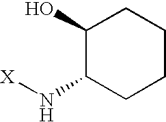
C1(O)C(N[X])CCCC1
